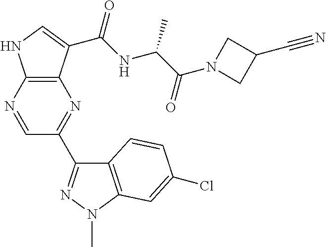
C12=C(N=CC(C3=NN(C)C4=C3C=CC(Cl)=C4)=N1)NC=C2C(NC(C(N1CC(C#N)C1)=O)C)=O
